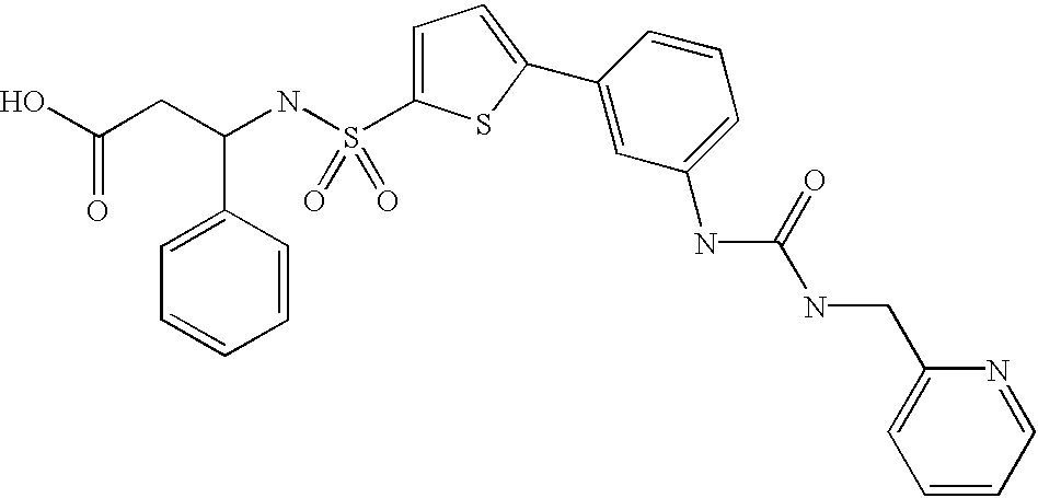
OC(CC(NS(=O)(=O)C1=CC=C(C2=CC(NC(NCC3=CC=CC=N3)=O)=CC=C2)S1)C1=CC=CC=C1)=O
